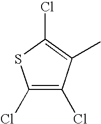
C1(Cl)=C(Cl)C(C)=C(Cl)S1
